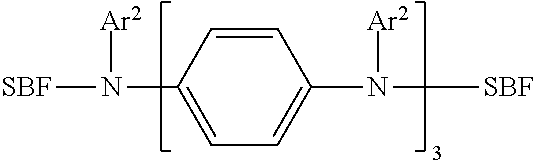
C1=CC(N([SBF])[Ar2])=CC=C1N([SBF])[Ar2]
